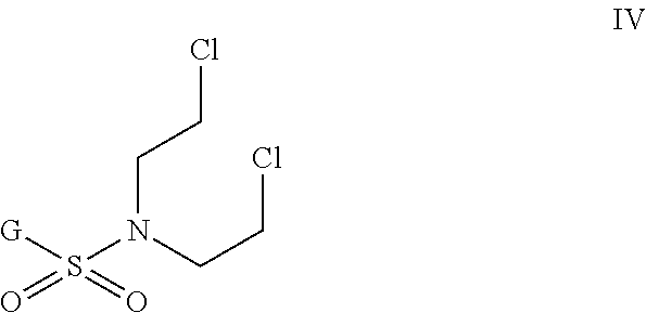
C(N(CCCl)S([G])(=O)=O)CCl
